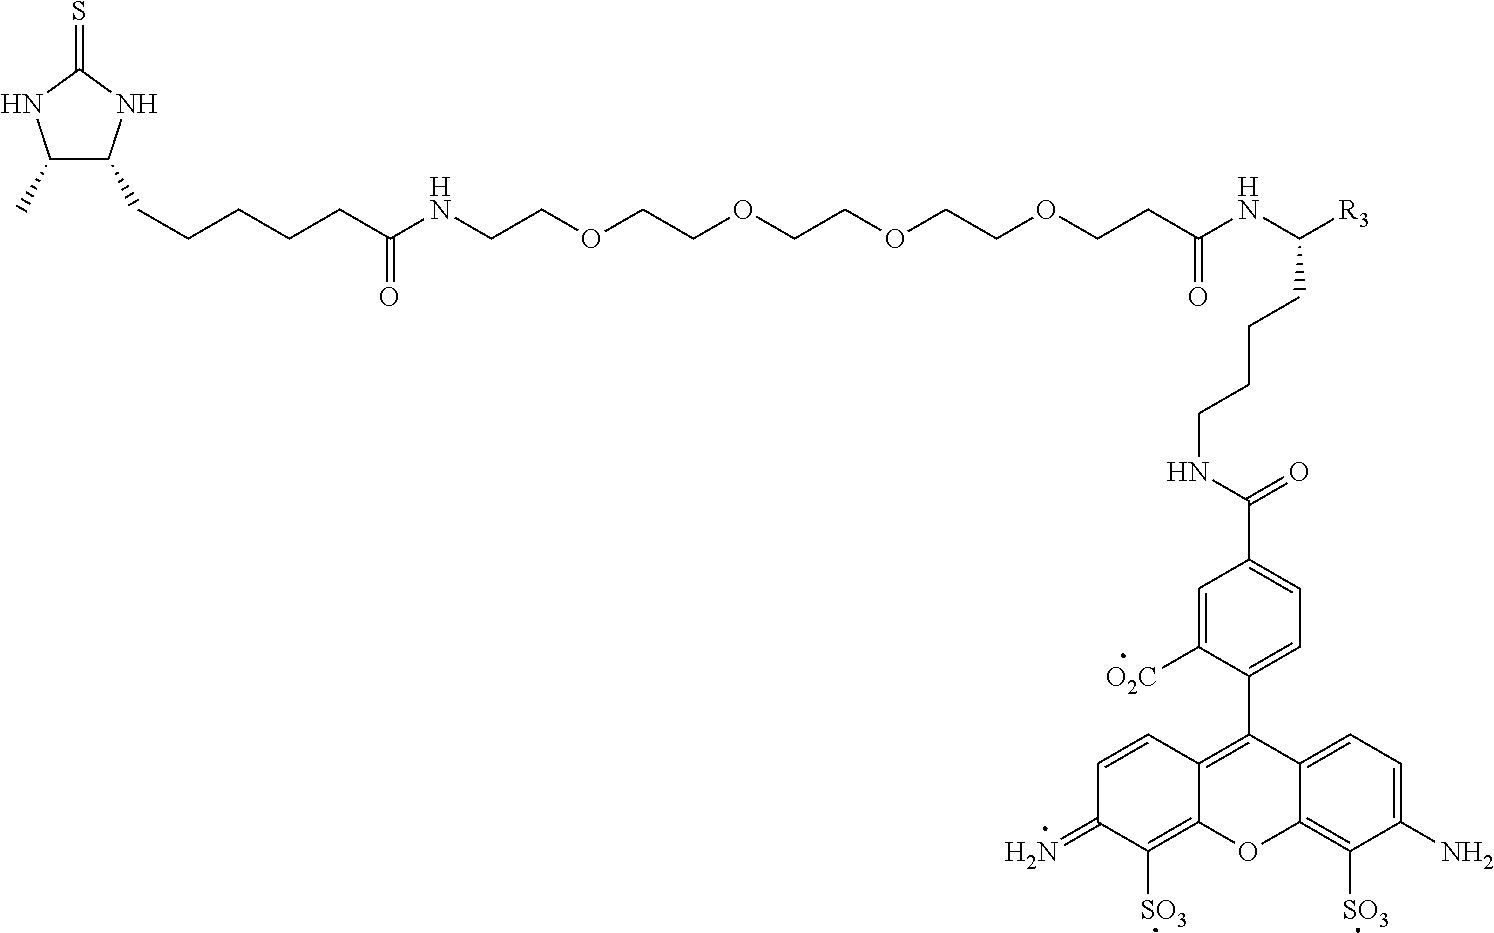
C1(C)C(CCCCCC(NCCOCCOCCOCCOCCC(NC([R3])CCCCNC(=O)C2=CC=C(C3=C4C(=C([SO3])C(=N)C=C4)OC4=C([SO3])C(N)=CC=C34)C([O2C])=C2)=O)=O)NC(=S)N1
